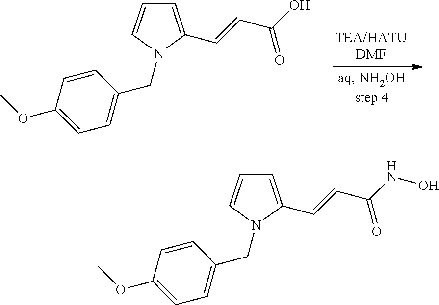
[TEA/HATUDMF].C1=CN(CC2=CC=C(OC)C=C2)C(C=CC(=O)O)=C1.C1=CN(CC2=CC=C(OC)C=C2)C(C=CC(=O)NO)=C1
